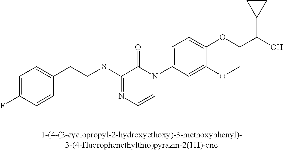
C(SC1=NC=CN(C2=CC=C(OCC(O)C3CC3)C(OC)=C2)C1=O)CC1=CC=C(F)C=C1
